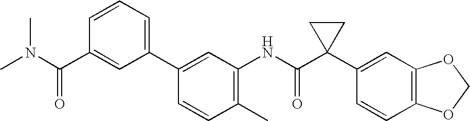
C1(C2=CC=CC(C(N(C)C)=O)=C2)=CC(NC(C2(C3=CC4=C(C=C3)OCO4)CC2)=O)=C(C)C=C1
